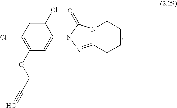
C1=C(Cl)C(N2C(=O)N3C(=N2)CCCC3)=CC(OCC#C)=C1Cl
